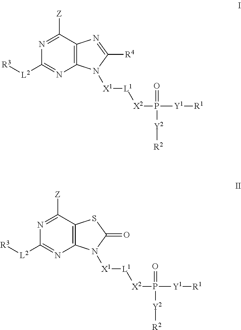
C12=C(C([Z])=NC([L2][R3])=N1)N=C([R4])N2[X1][L1][X2]P(=O)([Y2][R2])[Y1][R1].C12=C(C([Z])=NC([L2][R3])=N1)SC(=O)N2[X1][L1][X2]P(=O)([Y2][R2])[Y1][R1]
